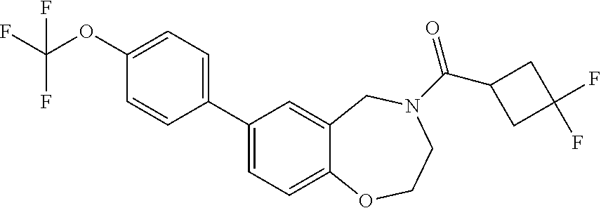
C1(C2=CC=C(OC(F)(F)F)C=C2)=CC=C2C(=C1)CN(C(C1CC(F)(F)C1)=O)CCO2
